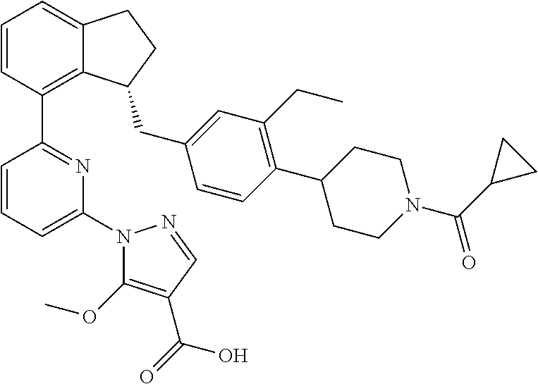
C1=CC(C2=NC(N3C(OC)=C(C(O)=O)C=N3)=CC=C2)=C2C(=C1)CCC2CC1=CC(CC)=C(C2CCN(C(=O)C3CC3)CC2)C=C1
